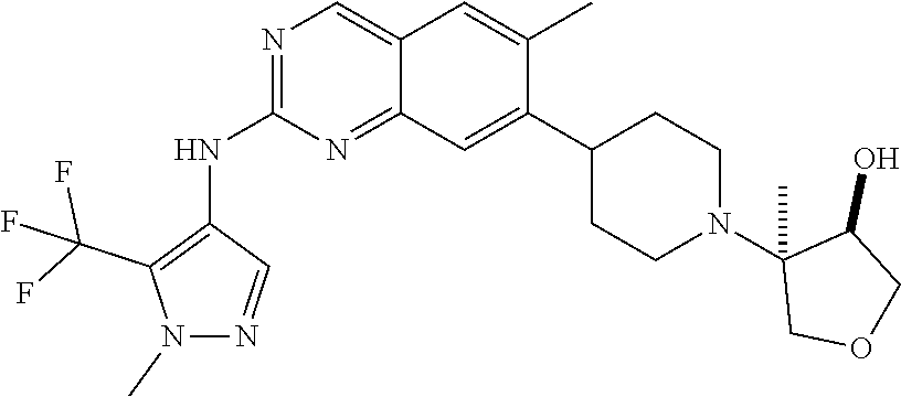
C12=CN=C(NC3=C(C(F)(F)F)N(C)N=C3)N=C1C=C(C1CCN(C3(C)COCC3O)CC1)C(C)=C2
